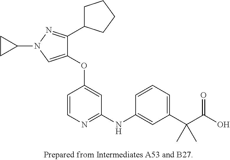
C1(OC2=CC(NC3=CC(C(C(O)=O)(C)C)=CC=C3)=NC=C2)=CN(C2CC2)N=C1C1CCCC1
